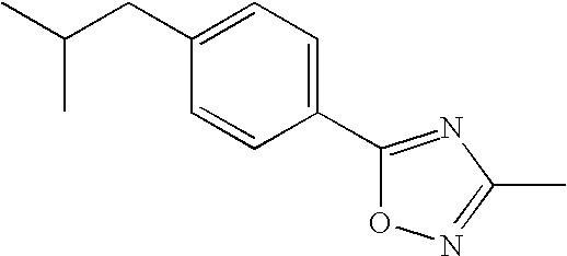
C1(C2=NC(C)=NO2)=CC=C(CC(C)C)C=C1
